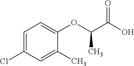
C1=C(Cl)C=C(C)C(OC(C(O)=O)C)=C1
